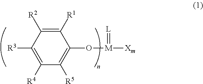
C1([R4])=C([R3])C([R2])=C([R1])C(O[M]([Xm])=[L])=C1[R5]
